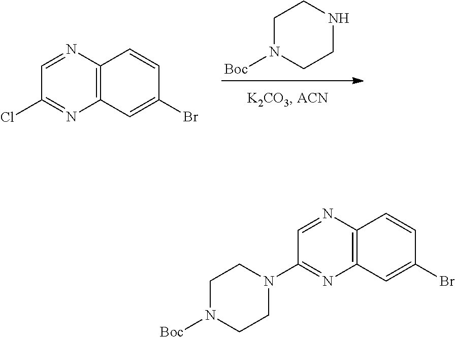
[Boc]N1CCN(C2=NC3=C(C=CC(Br)=C3)N=C2)CC1.C12=C(C=C(Br)C=C1)N=C(Cl)C=N2.[Boc]N1CCNCC1
